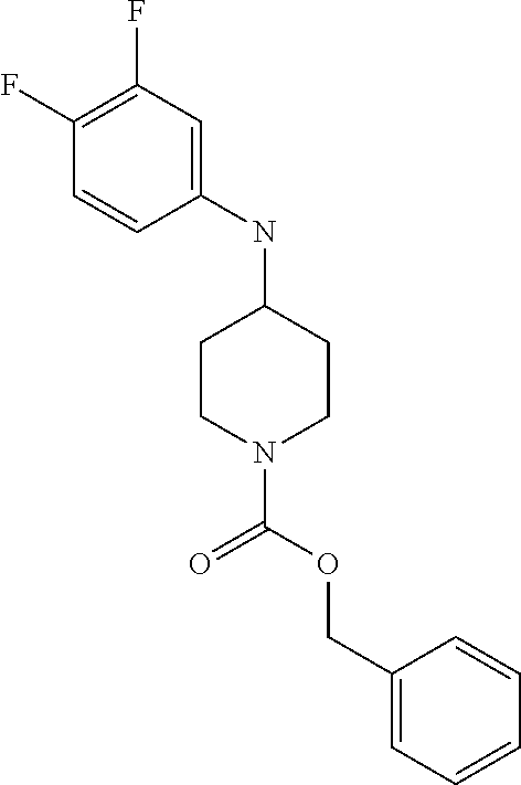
C1(NC2CCN(C(=O)OCC3=CC=CC=C3)CC2)=CC(F)=C(F)C=C1
